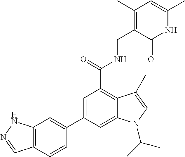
C1(C2=CC(C(=O)NCC3=C(C)C=C(C)NC3=O)=C3C(=C2)N(C(C)C)C=C3C)=CC2=C(C=C1)C=NN2
